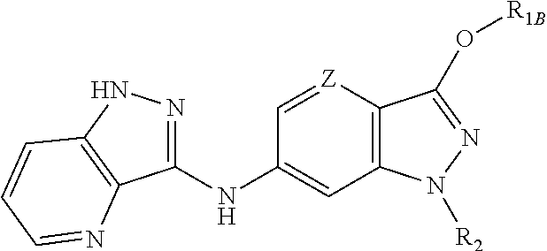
C1(NC2=CC3=C([Z]=C2)C(O[R1B])=NN3[R2])=NNC2=C1N=CC=C2
